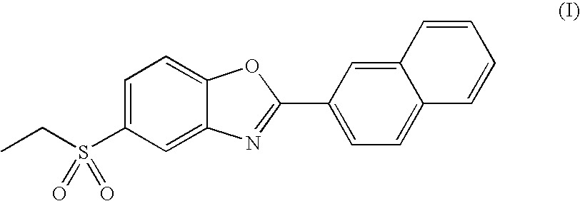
C1=C(S(CC)(=O)=O)C=C2C(=C1)OC(C1=CC=C3C(=C1)C=CC=C3)=N2
